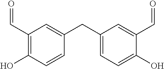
C1(C=O)=C(O)C=CC(CC2=CC=C(O)C(C=O)=C2)=C1
